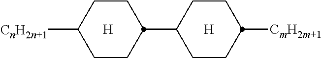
[H].C1CC(C2CCC([CmH2m+1])CC2)CCC1[CnH2n+1].[H]
